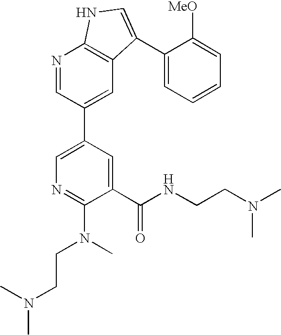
N1=CC(C2=CN=C(N(CCN(C)C)C)C(C(=O)NCCN(C)C)=C2)=CC2=C1NC=C2C1=CC=CC=C1[MeO]
